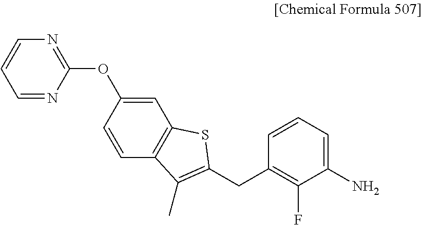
N1=C(OC2=CC3=C(C=C2)C(C)=C(CC2=C(F)C(N)=CC=C2)S3)N=CC=C1
